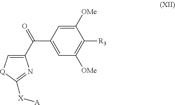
C1(C(=O)C2=C[Q]C([X][A])=N2)=CC([OMe])=C([R3])C([OMe])=C1
